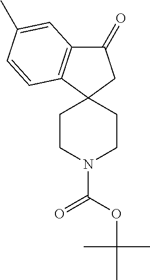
C1(=O)C2=C(C3(C1)CCN(C(OC(C)(C)C)=O)CC3)C=CC(C)=C2
